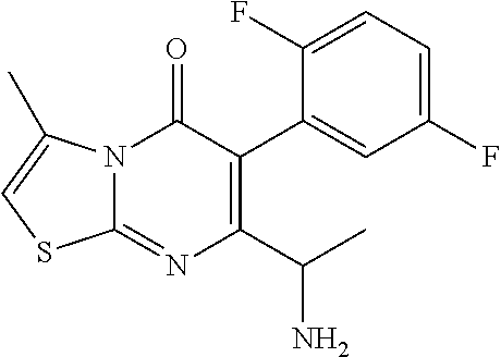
N12C(=NC(C(C)N)=C(C3=CC(F)=CC=C3F)C1=O)SC=C2C
